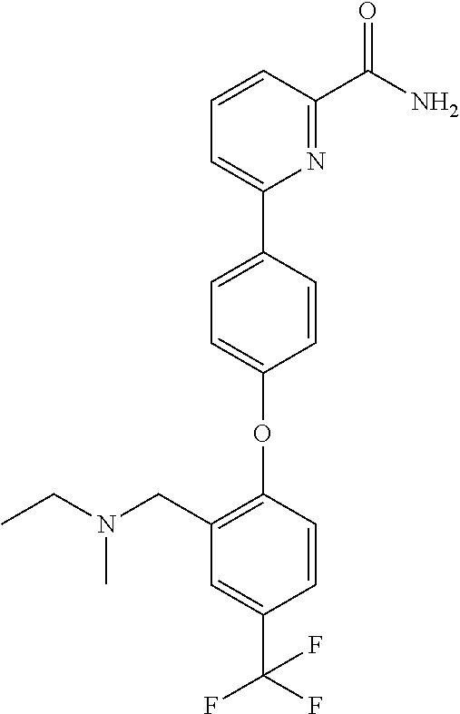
C1=CC(C2=CC=CC(C(N)=O)=N2)=CC=C1OC1=C(CN(CC)C)C=C(C(F)(F)F)C=C1
